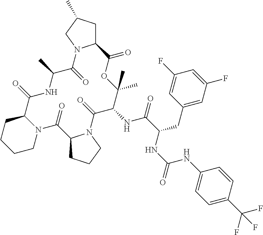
C12CC(C)CN1C(=O)C(C)NC(=O)C1CCCCN1C(=O)C1CCCN1C(=O)C(NC(=O)C(CC1=CC(F)=CC(F)=C1)NC(=O)NC1=CC=C(C(F)(F)F)C=C1)C(C)(C)OC2=O
